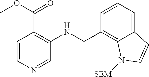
C1(CNC2=C(C(OC)=O)C=CN=C2)=C2C(=CC=C1)C=CN2[SEM]
